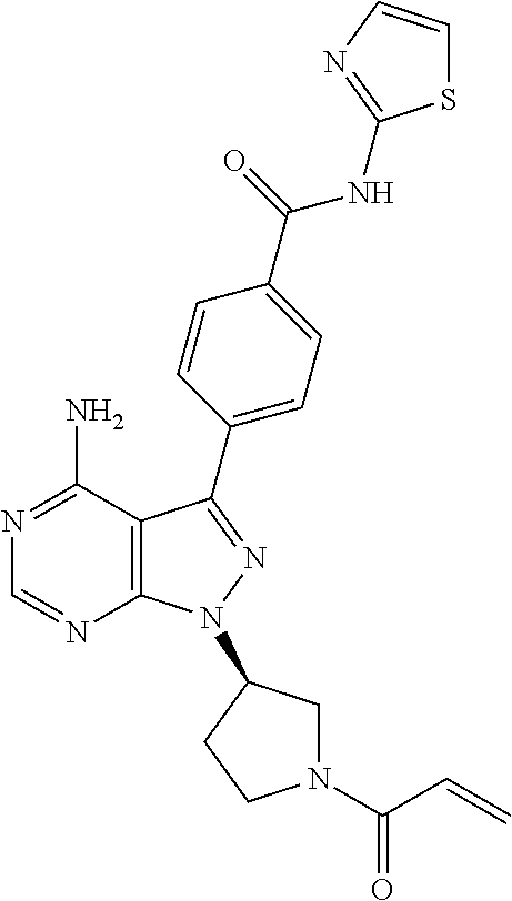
C1=NC2=C(C(N)=N1)C(C1=CC=C(C(=O)NC3=NC=CS3)C=C1)=NN2C1CN(C(C=C)=O)CC1
